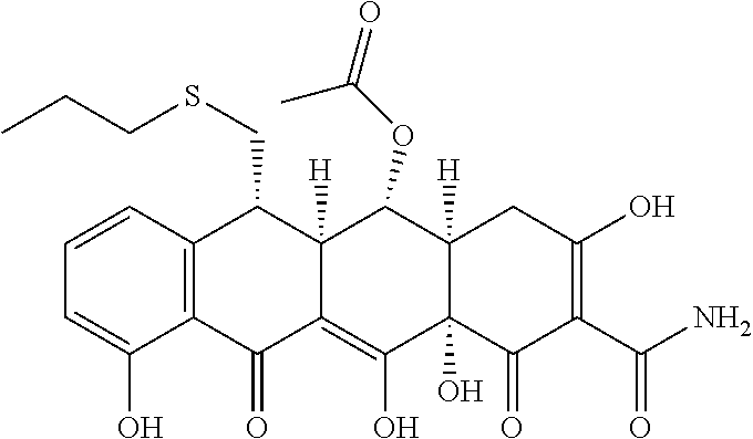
C1=CC2=C(C(O)=C1)C(=O)C1=C(O)C3(O)C([H])(C(OC(=O)C)C1([H])C2CSCCC)CC(O)=C(C(N)=O)C3=O
